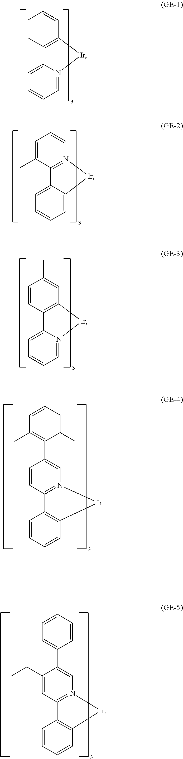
C1=CC2=C(C=C1)[Ir]N1=CC=CC=C21.C1=C(C)C2=N(C=C1)[Ir]C1=CC=CC=C21.C1=CC2=C(C=C1C)[Ir]N1=CC=CC=C21.C1(CC)=CC2=N(C=C1C1=CC=CC=C1)[Ir]C1=C2C=CC=C1.C1=CC2=N(C=C1C1=C(C)C=CC=C1C)[Ir]C1=C2C=CC=C1
